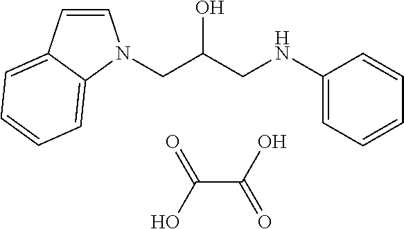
C(C(O)CNC1=CC=CC=C1)N1C=CC2=CC=CC=C21.C(C(O)=O)(O)=O
